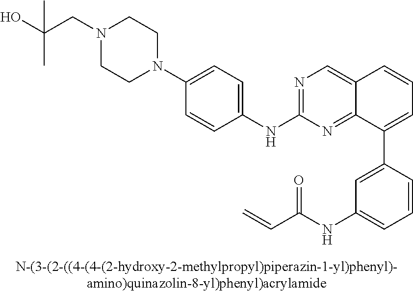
C12=CN=C(NC3=CC=C(N4CCN(CC(O)(C)C)CC4)C=C3)N=C1C(C1=CC(NC(C=C)=O)=CC=C1)=CC=C2
